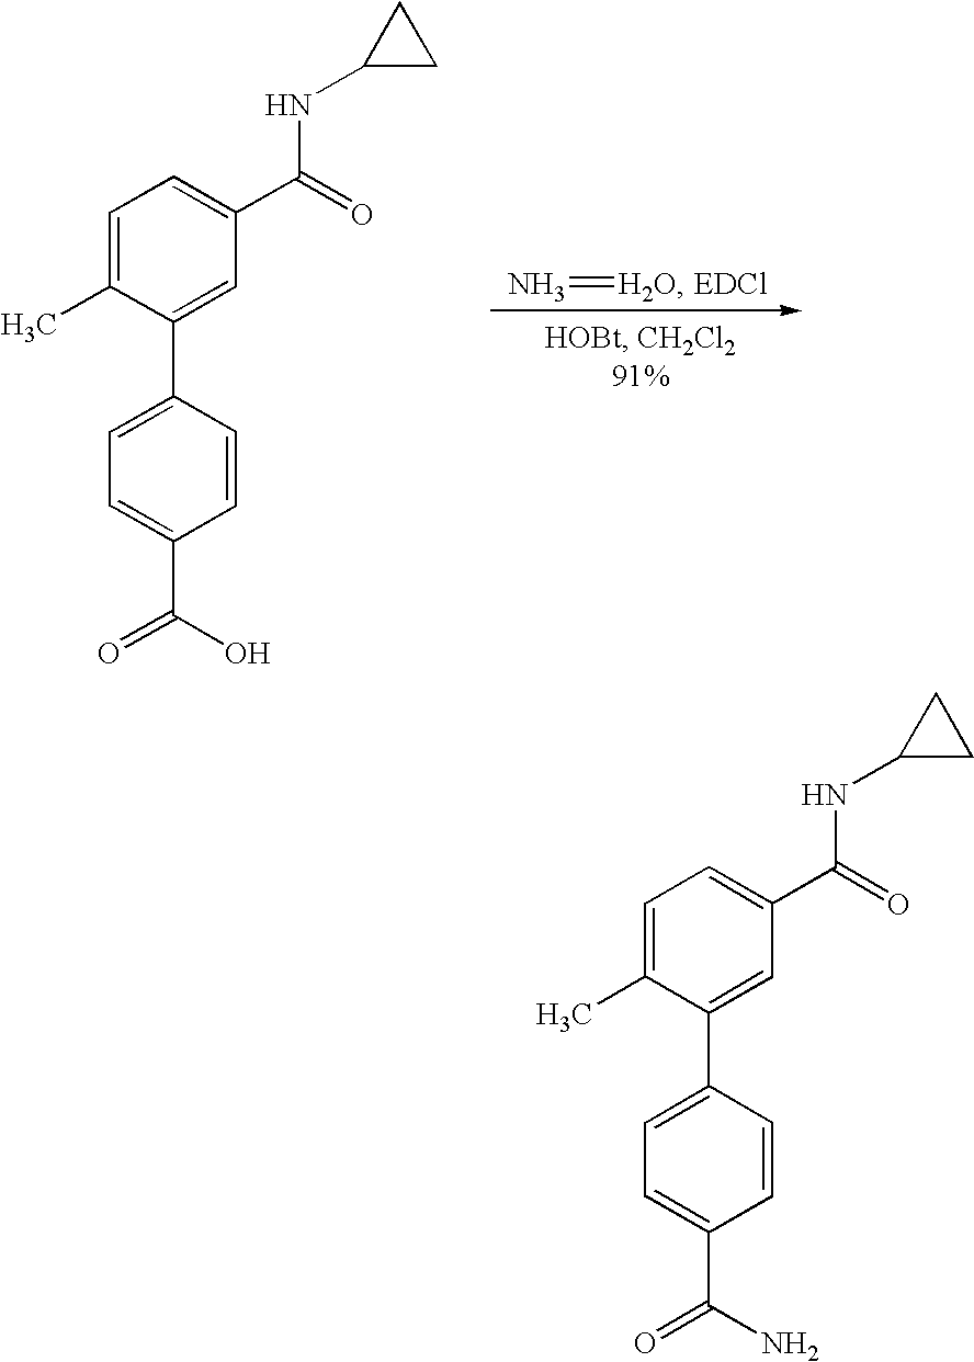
C1=C(C)C(C2=CC=C(C(O)=O)C=C2)=CC(C(=O)NC2CC2)=C1.N=[H2O].C1=C(C)C(C2=CC=C(C(N)=O)C=C2)=CC(C(=O)NC2CC2)=C1
